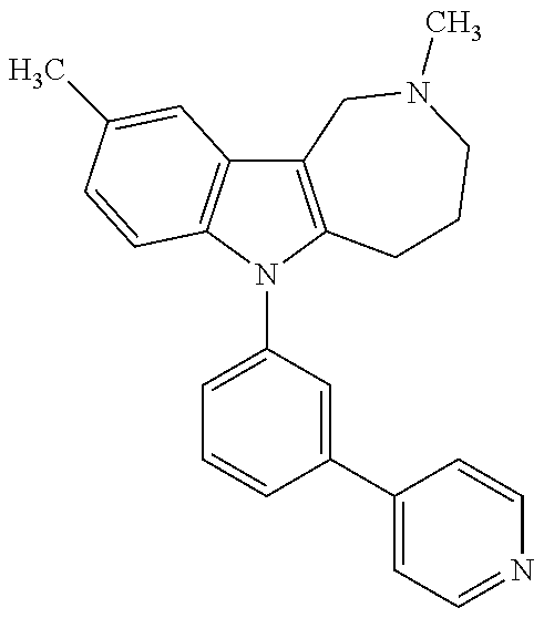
C12=C(N(C3=CC=CC(C4=CC=NC=C4)=C3)C3=C1C=C(C)C=C3)CCCN(C)C2
